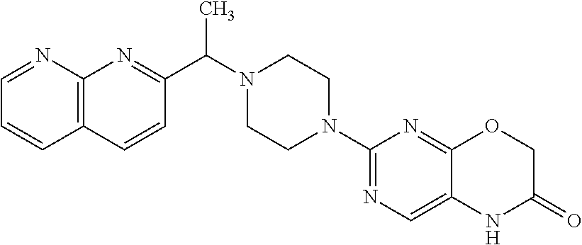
C12=C(N=C(C(N3CCN(C4=NC=C5C(=N4)OCC(=O)N5)CC3)C)C=C1)N=CC=C2
